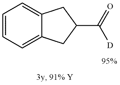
C1=CC=C2C(=C1)CC(C(=O)[D])C2
